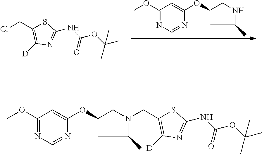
C1(OC)=NC=NC(OC2CNC(C)C2)=C1.C(C1=C([D])N=C(NC(OC(C)(C)C)=O)S1)Cl.C(C1=C([D])N=C(NC(OC(C)(C)C)=O)S1)N1CC(OC2=CC(OC)=NC=N2)CC1C
